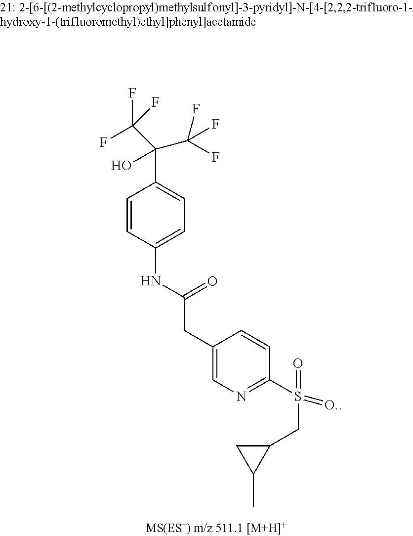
C1=CC(NC(CC2=CN=C(S(CC3CC3C)(=O)=[O.])C=C2)=O)=CC=C1C(C(F)(F)F)(O)C(F)(F)F
